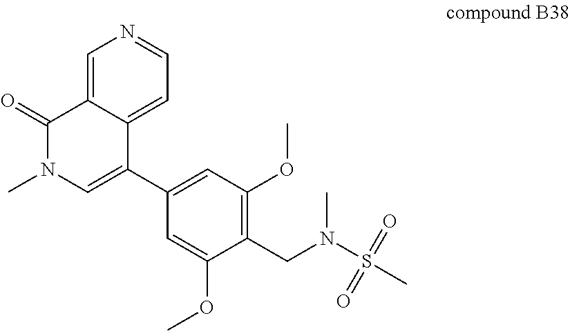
C1=C(C2=CN(C)C(=O)C3=CN=CC=C32)C=C(OC)C(CN(S(C)(=O)=O)C)=C1OC
